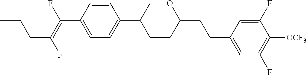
C(C1=CC=C(C2CCC(CCC3=CC(F)=C([OCF3])C(F)=C3)OC2)C=C1)(=C(F)CCC)F
